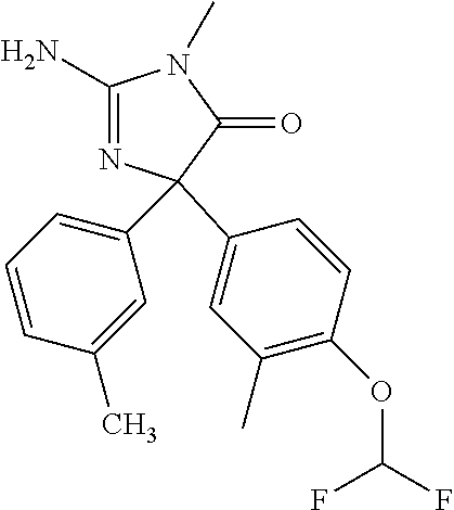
C1(C)=C(OC(F)F)C=CC(C2(C3=CC=CC(C)=C3)N=C(N)N(C)C2=O)=C1
